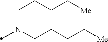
N(CCCC[Me])(C)CCCC[Me]
